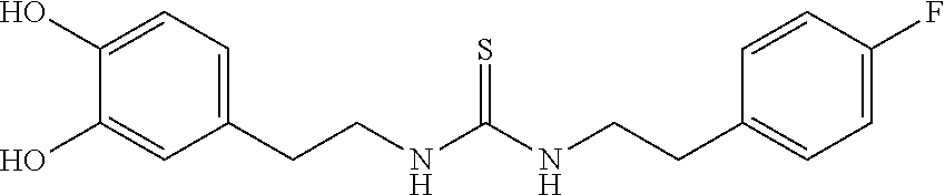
C1(CCNC(NCCC2=CC=C(F)C=C2)=S)=CC=C(O)C(O)=C1
